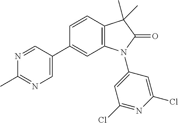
C1=CC2=C(C=C1C1=CN=C(C)N=C1)N(C1=CC(Cl)=NC(Cl)=C1)C(=O)C2(C)C
